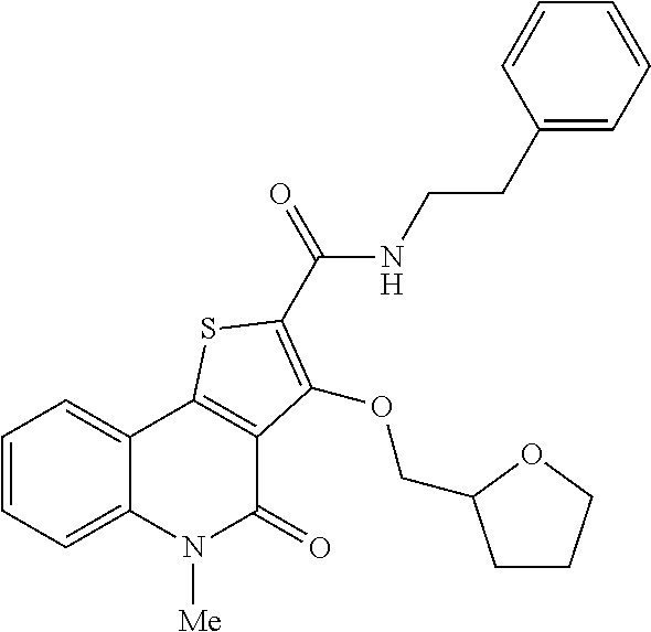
C1=CC=C2C(=C1)C1=C(C(=O)N2[Me])C(OCC2CCCO2)=C(C(=O)NCCC2=CC=CC=C2)S1
